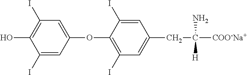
C1(I)=CC(OC2=C(I)C=C(CC([COO-Na+])(N)[H])C=C2I)=CC(I)=C1O
